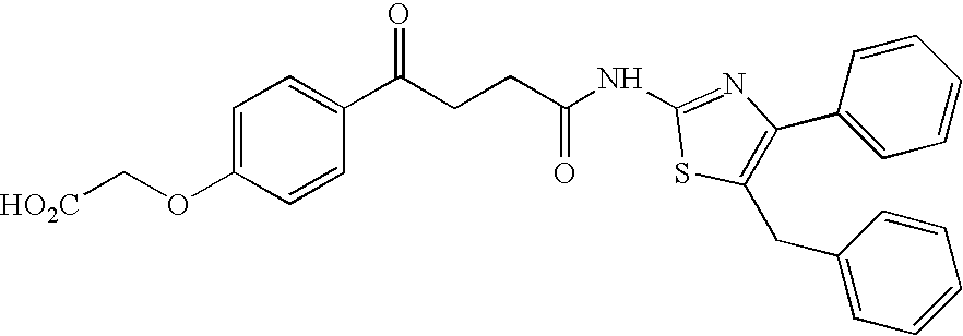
C1=C(OC[HO2C])C=CC(C(CCC(=O)NC2=NC(C3=CC=CC=C3)=C(CC3=CC=CC=C3)S2)=O)=C1
